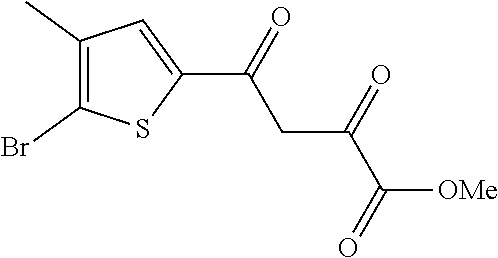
C1(C)=C(Br)SC(C(CC(C([OMe])=O)=O)=O)=C1
